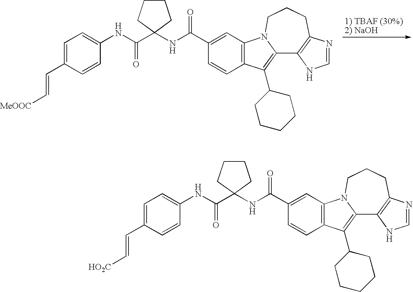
C1=NC2=C(N1)C1=C(C3CCCCC3)C3=C(N1CCC2)C=C(C(NC1(C(NC2=CC=C(C=C[MeOOC])C=C2)=O)CCCC1)=O)C=C3.C1=NC2=C(N1)C1=C(C3CCCCC3)C3=C(N1CCC2)C=C(C(NC1(C(NC2=CC=C(C=C[HO2C])C=C2)=O)CCCC1)=O)C=C3
